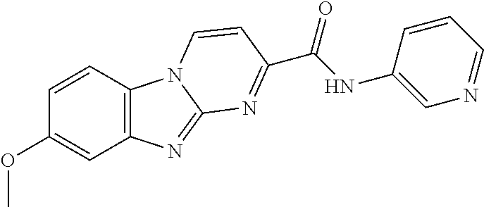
C12=C(C=CC(OC)=C1)N1C(=N2)N=C(C(NC2=CN=CC=C2)=O)C=C1
